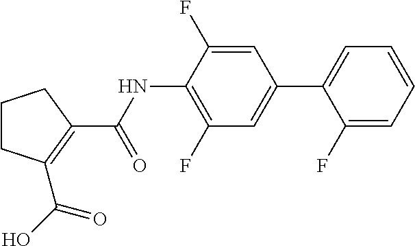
C1CC(C(O)=O)=C(C(NC2=C(F)C=C(C3=CC=CC=C3F)C=C2F)=O)C1
